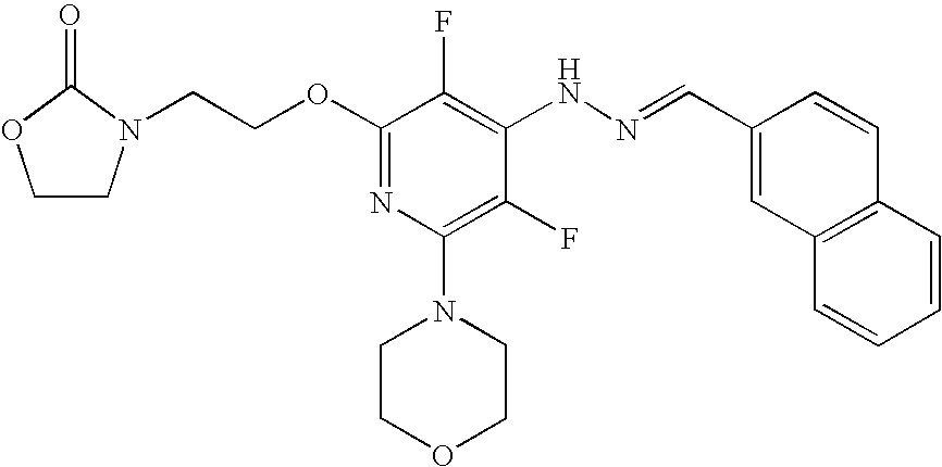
O(C1=NC(N2CCOCC2)=C(F)C(NN=CC2=CC3=C(C=C2)C=CC=C3)=C1F)CCN1CCOC1=O
